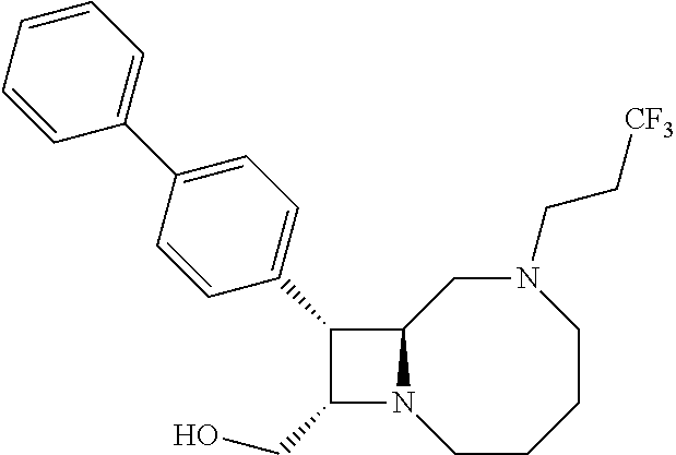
C1(CO)N2C(C1C1=CC=C(C3=CC=CC=C3)C=C1)CN(CC[CF3])CCCC2
